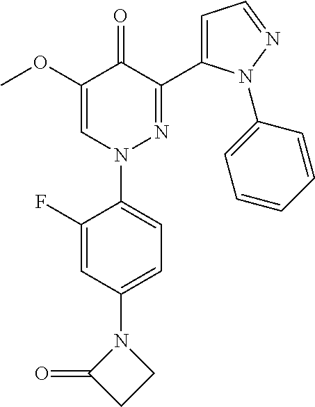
C1(F)=CC(N2C(=O)CC2)=CC=C1N1N=C(C2=CC=NN2C2=CC=CC=C2)C(=O)C(OC)=C1
